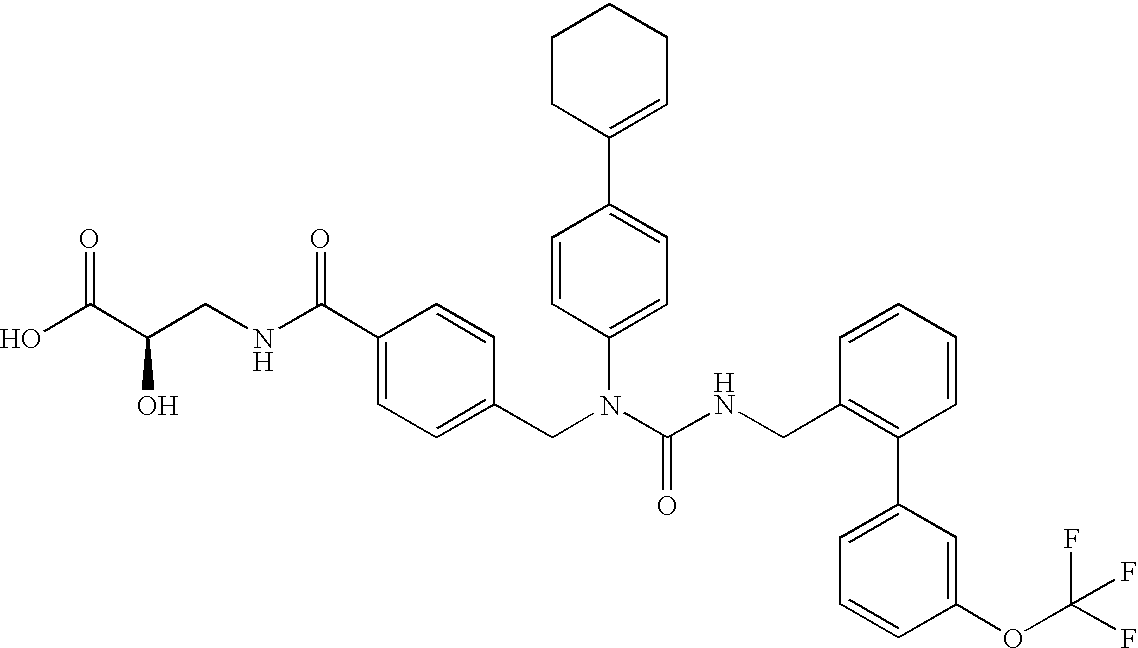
OC(C(CNC(C1=CC=C(CN(C(NCC2=C(C3=CC=CC(OC(F)(F)F)=C3)C=CC=C2)=O)C2=CC=C(C3=CCCCC3)C=C2)C=C1)=O)O)=O
